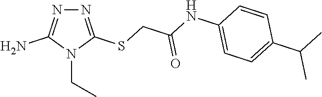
N1=C(SCC(NC2=CC=C(C(C)C)C=C2)=O)N(CC)C(N)=N1
